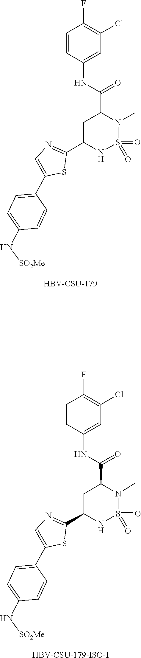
O=S1(=O)N(C)C(C(NC2=CC(Cl)=C(F)C=C2)=O)CC(C2=NC=C(C3=CC=C(N[SO2Me])C=C3)S2)N1.[HBV-CSU-179].O=S1(=O)N(C)C(C(NC2=CC(Cl)=C(F)C=C2)=O)CC(C2=NC=C(C3=CC=C(N[SO2Me])C=C3)S2)N1.[HBV-CSU-179-ISO-I]
